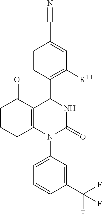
C1=CC(C2NC(=O)N(C3=CC=CC(C(F)(F)F)=C3)C3=C2C(=O)CCC3)=C([R1.1])C=C1C#N
